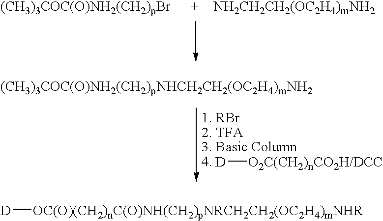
[D][O2C(CH2)nCO2H/DCC].[D][OC(O)(CH2)nC(O)NH(CH2)pNRCH2CH2(OC2H4)mNHR]
